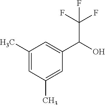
C1(C)=CC(C)=CC(C(O)C(F)(F)F)=C1
